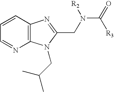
C1=CC2=C(N=C1)N(CC(C)C)C(CN(C(=O)[R3])[R2])=N2
